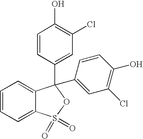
C1=CC=C2C(=C1)C(C1=CC(Cl)=C(O)C=C1)(C1=CC(Cl)=C(O)C=C1)OS2(=O)=O
